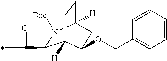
C1(C(=O)C)N([Boc])C2([H])CCC1([H])C(OCC1=CC=CC=C1)C2
